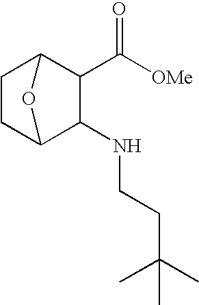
C1CC2C(NCCC(C)(C)C)C(C([OMe])=O)C1O2
